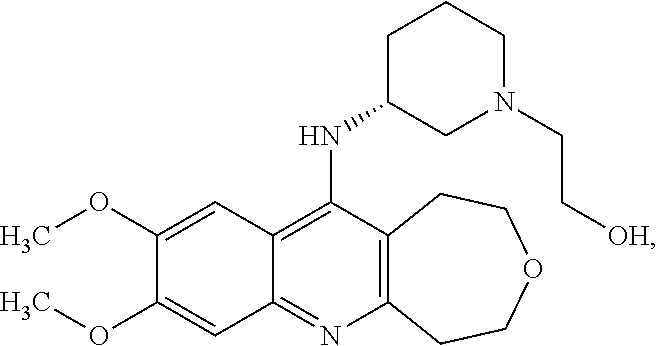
C12=C(N=C3C(=C1NC1CN(CC[OH])CCC1)C=C(OC)C(OC)=C3)CCOCC2
